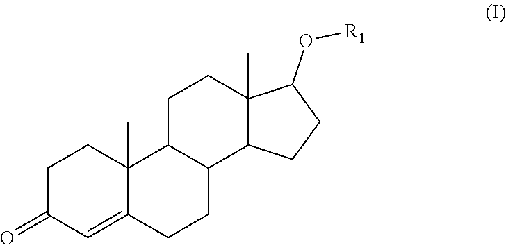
C1C(=O)C=C2C(C)(C1)C1C(CC2)C2C(C)(CC1)C(O[R1])CC2
